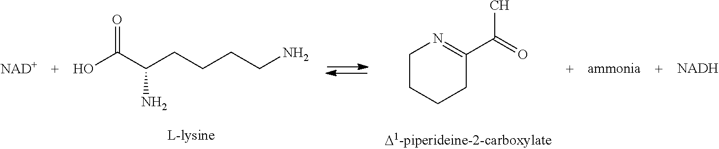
O=C(C(CCCCN)N)O.C1CCCC(C(=O)C)=N1.[NADH].[NAD+]
